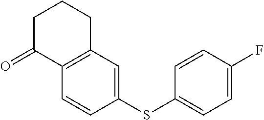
C1=CC(SC2=CC=C(F)C=C2)=CC2=C1C(=O)CCC2
